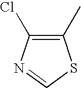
C1(C)=C(Cl)N=CS1
